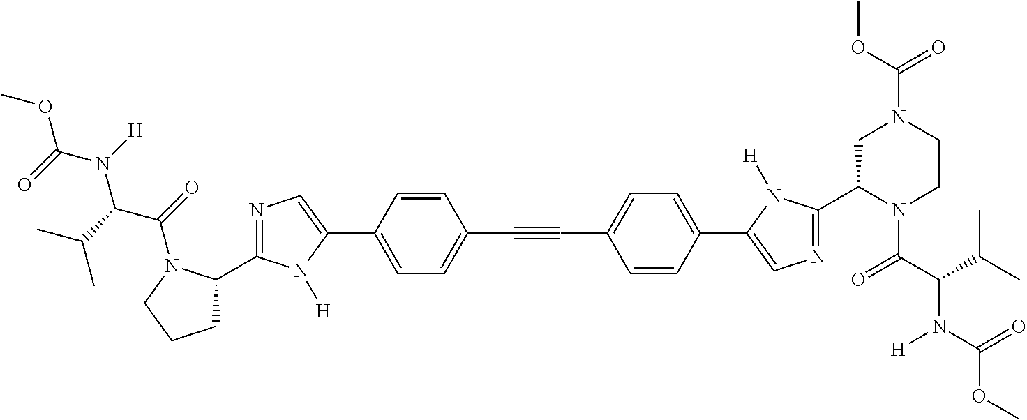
O=C(N(C(C(=O)N1C(C2=NC=C(C3=CC=C(C#CC4=CC=C(C5=CN=C(C6N(C(C(C(C)C)N([H])C(OC)=O)=O)CCN(C(=O)OC)C6)N5[H])C=C4)C=C3)N2[H])CCC1)C(C)C)[H])OC
